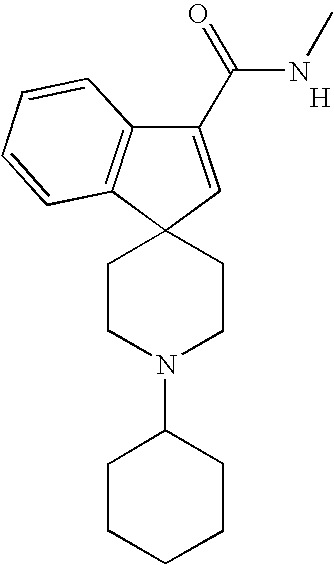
[H].C1(C(=O)NC)=CC2(C3=C1C=CC=C3)CCN(C1CCCCC1)CC2
